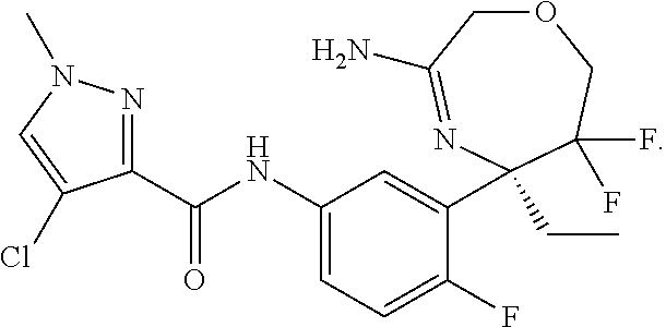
C1(C(NC2=CC=C(F)C(C3(CC)N=C(N)COCC3(F)F)=C2)=O)=NN(C)C=C1Cl
